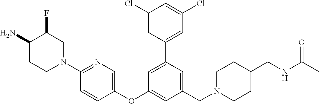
C1(Cl)=CC(C2=CC(OC3=CN=C(N4CCC(N)C(F)C4)C=C3)=CC(CN3CCC(CNC(C)=O)CC3)=C2)=CC(Cl)=C1
